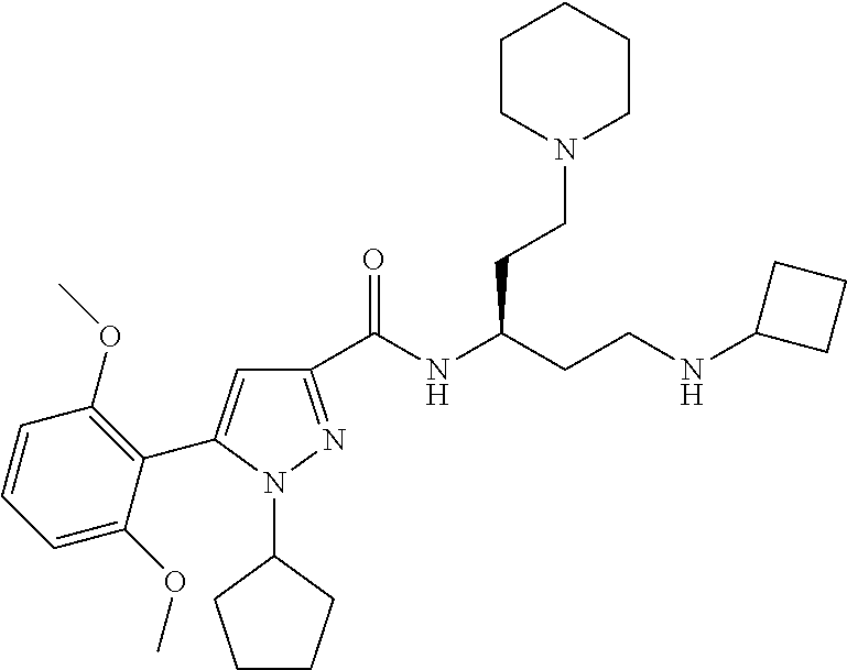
C1(C(NC(CCNC2CCC2)CCN2CCCCC2)=O)=NN(C2CCCC2)C(C2=C(OC)C=CC=C2OC)=C1
